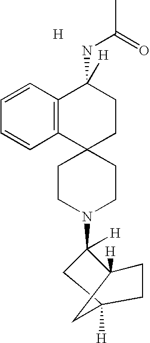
C12(CCN(C3([H])CC4([H])CC3([H])CC4)CC1)CCC(NC(=O)C)([H])C1=C2C=CC=C1.[H]
